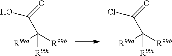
C([R99c])([R99a])([R99b])C(=O)O.C([R99c])([R99a])([R99b])C(=O)Cl
